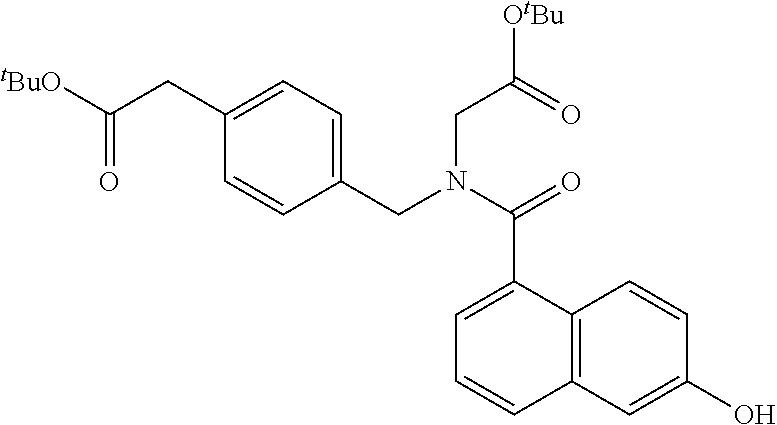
C1=C(CN(CC([OtBu])=O)C(=O)C2=CC=CC3=C2C=CC(O)=C3)C=CC(CC([tBuO])=O)=C1
